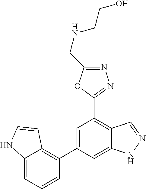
C1=C(C2=C3C(=CC=C2)NC=C3)C=C2C(=C1C1=NN=C(CNCCO)O1)C=NN2
